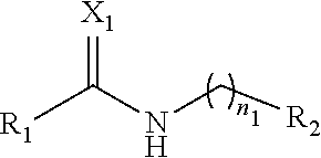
[R1]C(NC[R2])=[X1]
